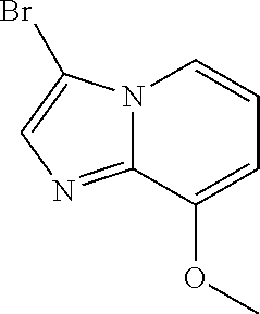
C12=NC=C(Br)N1C=CC=C2OC
